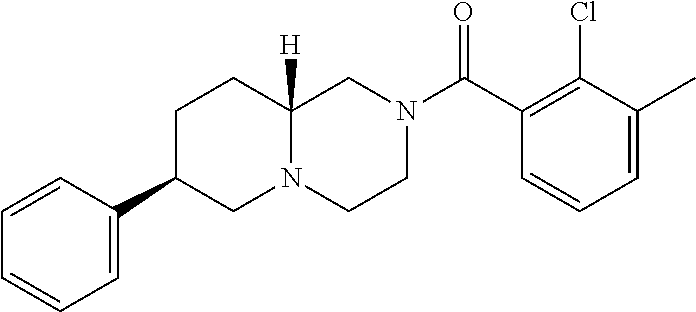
C1=C(C)C(Cl)=C(C(N2CCN3C([H])(C2)CCC(C2=CC=CC=C2)C3)=O)C=C1
